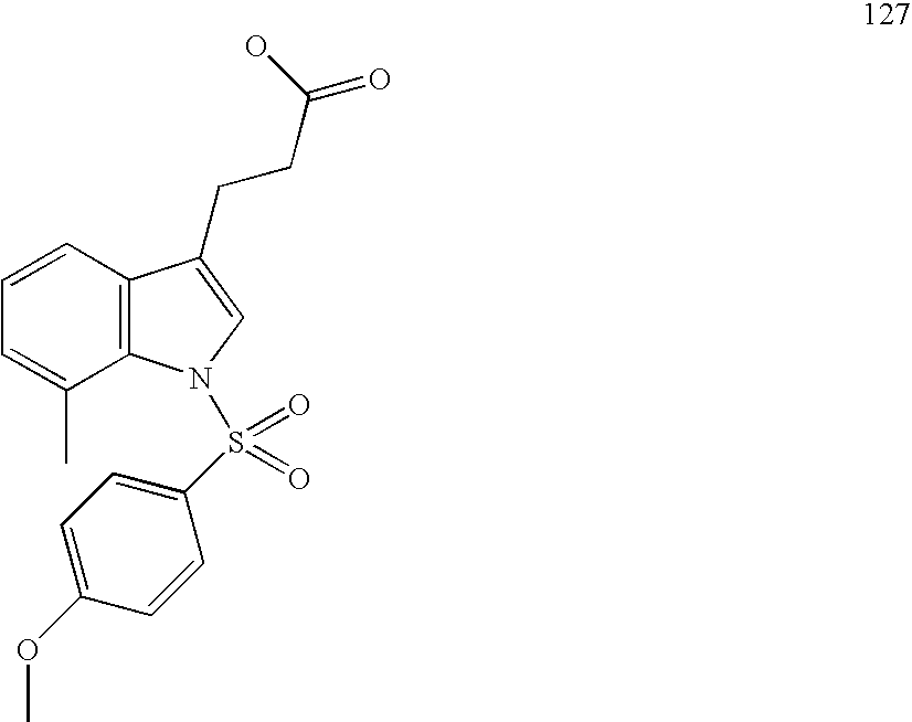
C1=CC2=C(C(C)=C1)N(S(=O)(=O)C1=CC=C(OC)C=C1)C=C2CCC(=O)O
